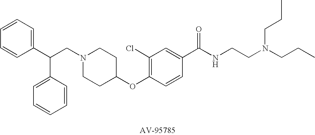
C(CN1CCC(OC2=C(Cl)C=C(C(NCCN(CCC)CCC)=O)C=C2)CC1)(C1=CC=CC=C1)C1=CC=CC=C1
